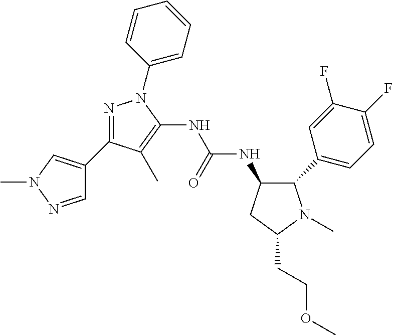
C1(C2=CC=C(F)C(F)=C2)N(C)C(CCOC)CC1NC(NC1=C(C)C(C2=CN(C)N=C2)=NN1C1=CC=CC=C1)=O
